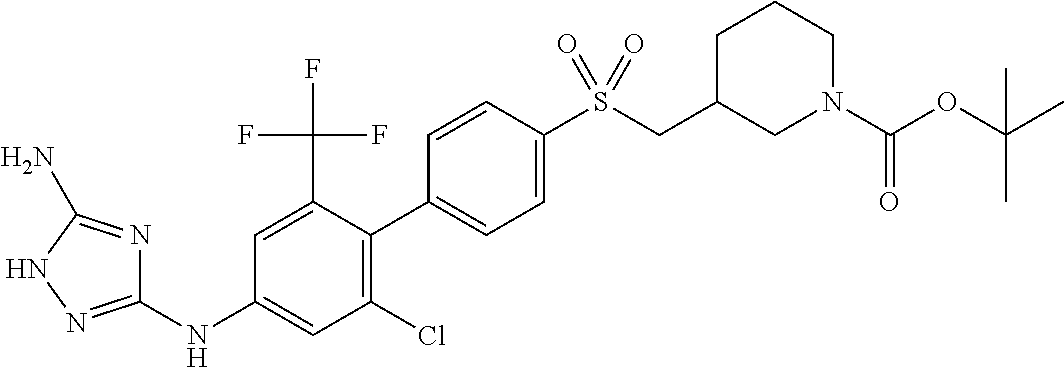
C1(NC2=CC(Cl)=C(C3=CC=C(S(CC4CCCN(C(OC(C)(C)C)=O)C4)(=O)=O)C=C3)C(C(F)(F)F)=C2)=NNC(N)=N1
